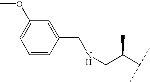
C1=CC(CNCC(C(C)C)C)=CC(OC)=C1
